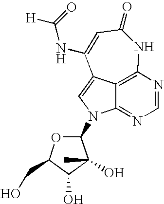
C1(N2C3=NC=NC4=C3C(=C2)C(NC([H])=O)=CC(=O)N4)OC(CO)C(O)C1(O)C
